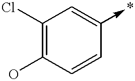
C1(Cl)=C(O)C=CC(->*)=C1
